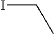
ICC
